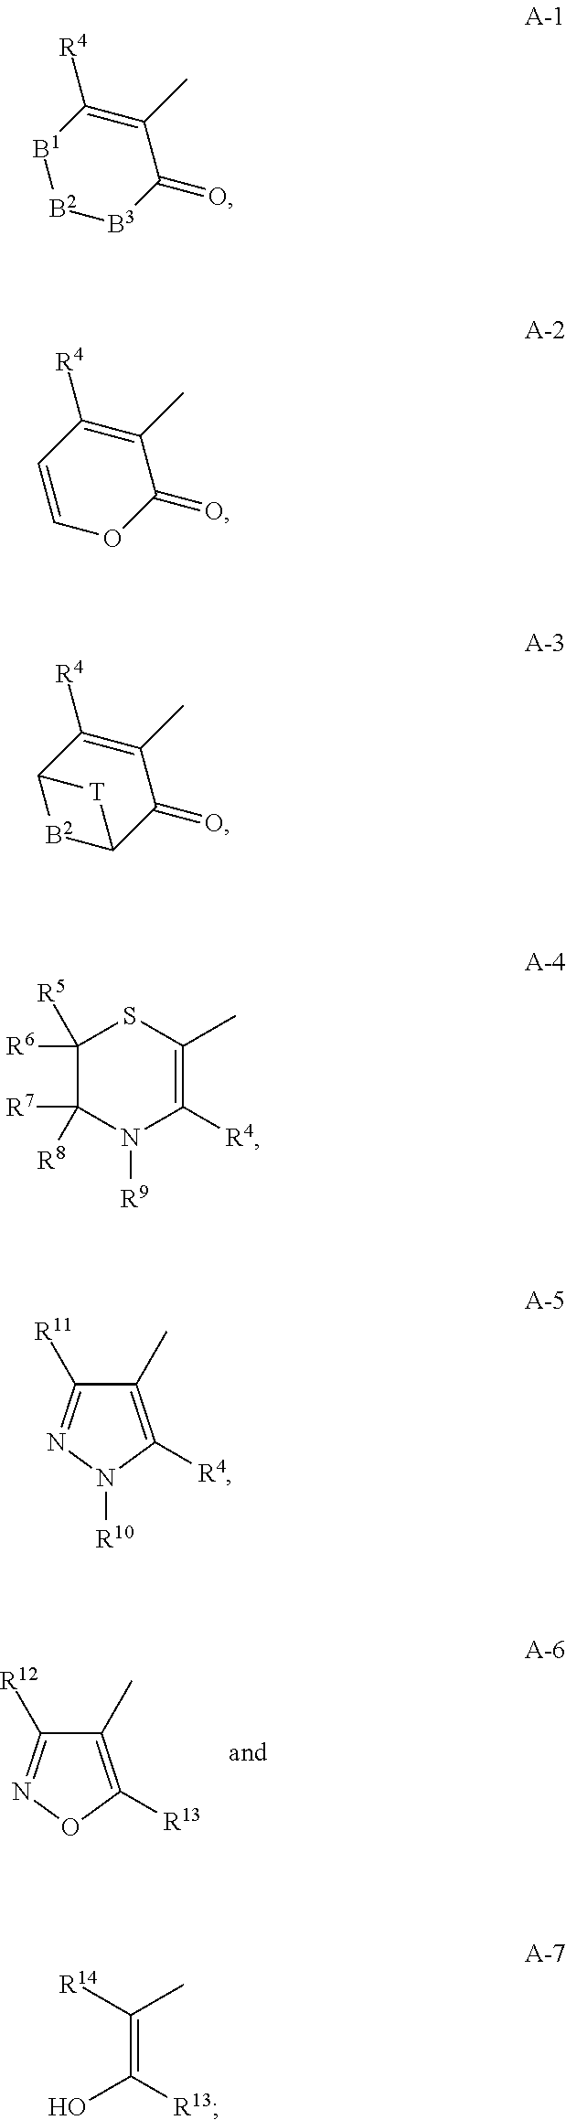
C1(C)=C([R13])ON=C1[R12].C1(C)=C([R4])[B1][B2][B3]C1=O.C1(C)=C([R4])C=COC1=O.C1(C)=C([R4])C2[B2]C(C1=O)[T]2.N1([R9])C([R4])=C(C)SC([R5])([R6])C1([R8])[R7].C1(C)=C([R4])N([R10])N=C1[R11].C(=C([R13])O)([R14])C
